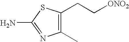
C1(C)=C(CC[ONO2])SC(N)=N1
